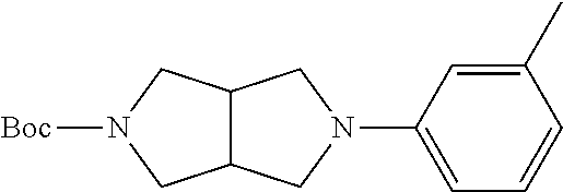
C12C(CN(C3=CC=CC(C)=C3)C1)CN([Boc])C2
